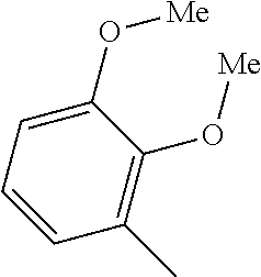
C1(O[Me])=CC=CC(C)=C1O[Me]
